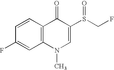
C1=CC2=C(C=C1F)N(C)C=C(S(CF)=O)C2=O
